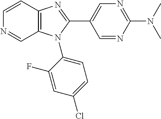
C1=CC2=C(C=N1)N(C1=CC=C(Cl)C=C1F)C(C1=CN=C(N(C)C)N=C1)=N2
